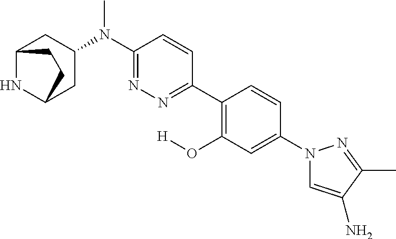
C12NC(CC(N(C3=NN=C(C4=C(O[H])C=C(N5C=C(N)C(C)=N5)C=C4)C=C3)C)C1)CC2
